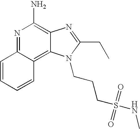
C1=CC=CC2=C3C(=C(N)N=C12)N=C(CC)N3CCCS(=O)(=O)NC
